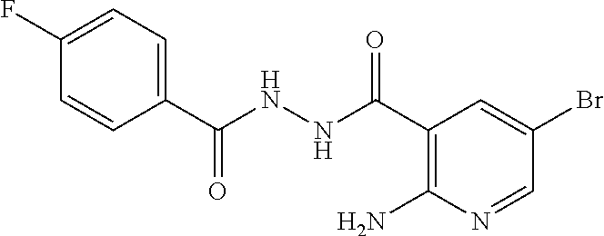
C1(C(NNC(C2=CC=C(F)C=C2)=O)=O)=C(N)N=CC(Br)=C1
